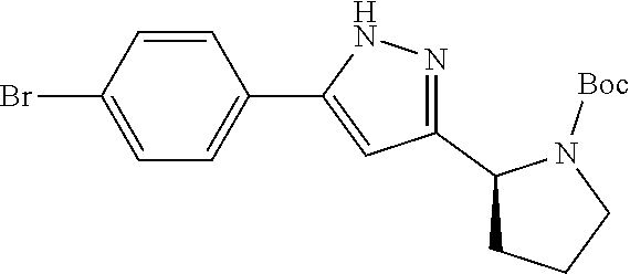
C1=CC(Br)=CC=C1C1=CC(C2CCCN2[Boc])=NN1
